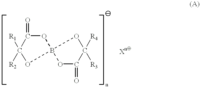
C1([R1])([R2])OB2(OC1=O)OC([R4])([R3])C(=O)O2
